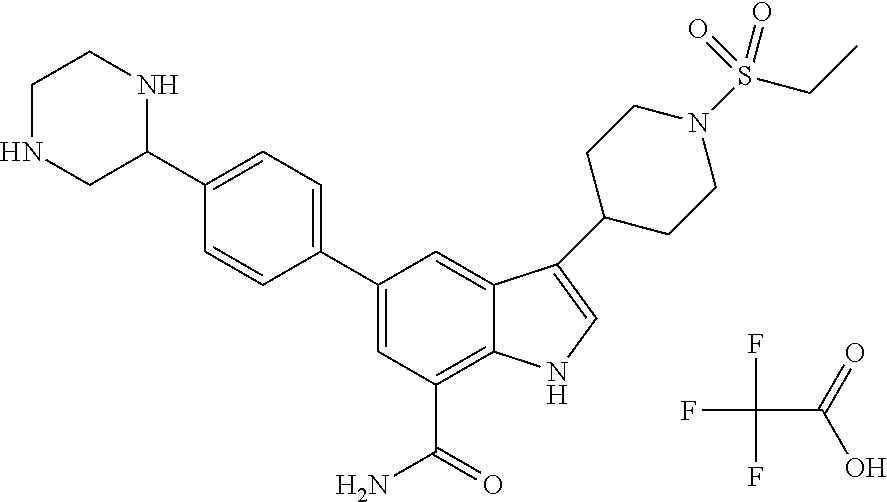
C1(C2=CC(C(=O)N)=C3C(=C2)C(C2CCN(S(CC)(=O)=O)CC2)=CN3)=CC=C(C2NCCNC2)C=C1.FC(C(=O)O)(F)F
